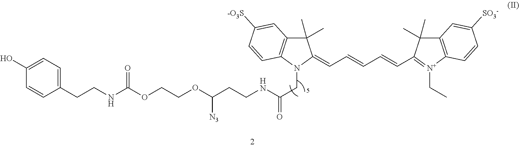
OC1=CC=C(CCNC(=O)OCCOC([N3])CCNC(CN2C3=C(C(C)(C)C2=CC=CC=CC2=[N+](CC)C4=C(C2(C)C)C=C([SO3-])C=C4)C=C([-O3S])C=C3)=O)C=C1
